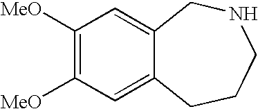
C1([MeO])=C([MeO])C=C2C(=C1)CNCCC2
